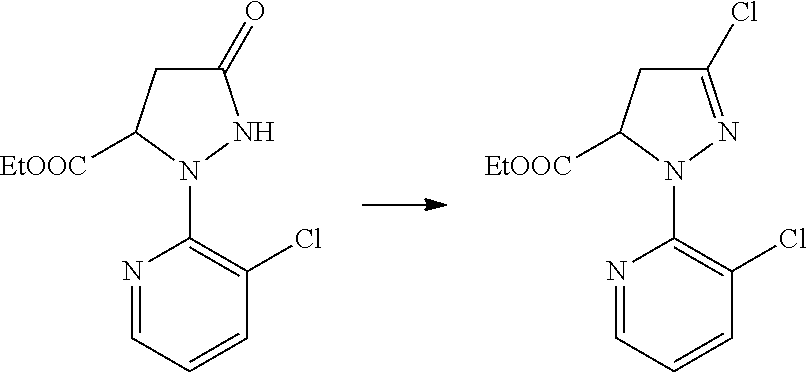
N1=CC=CC(Cl)=C1N1NC(=O)CC1[EtOOC].N1=CC=CC(Cl)=C1N1N=C(Cl)CC1[EtOOC]
